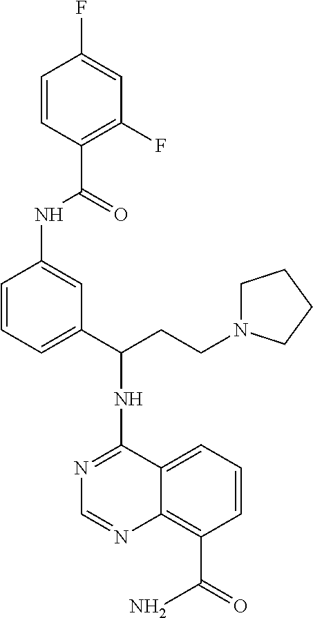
N(C1=NC=NC2=C(C(=O)N)C=CC=C12)C(CCN1CCCC1)C1=CC=CC(NC(C2=C(F)C=C(F)C=C2)=O)=C1
